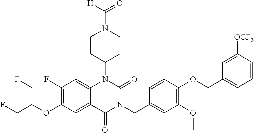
C12=CC(F)=C(OC(CF)CF)C=C1C(=O)N(CC1=CC(OC)=C(OCC3=CC=CC([OCF3])=C3)C=C1)C(=O)N2C1CCN(C([H])=O)CC1
